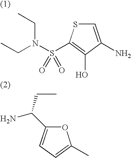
C1=C(N)C(O)=C(S(=O)(N(CC)CC)=O)S1.O1C(C(CC)N)=CC=C1C
